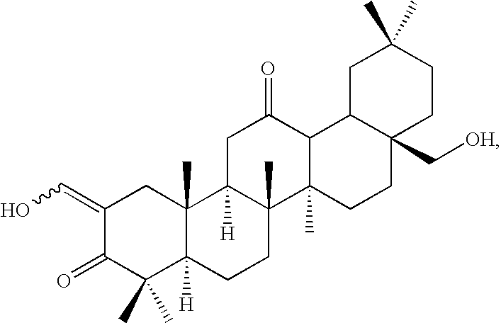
C1(=CO)C(=O)C(C)(C)C2([H])C(C)(C1)C1([H])C(C)(CC2)C2(C)C(C(=O)C1)C1C(C[OH])(CC2)CCC(C)(C)C1
